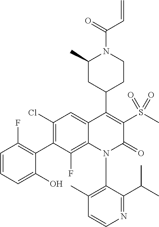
C1=CN=C(C(C)C)C(N2C(=O)C(S(C)(=O)=O)=C(C3CC(C)N(C(C=C)=O)CC3)C3=CC(Cl)=C(C4=C(F)C=CC=C4O)C(F)=C23)=C1C
